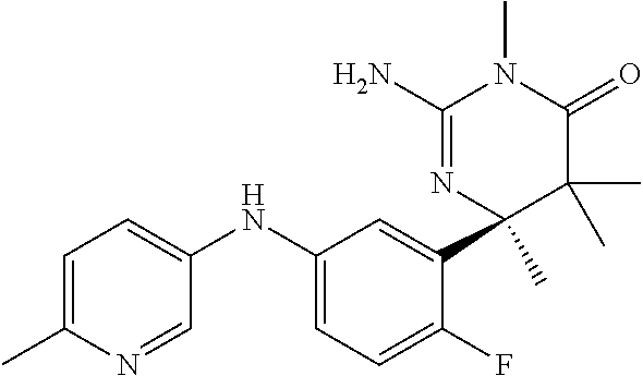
C1=C(C)N=CC(NC2=CC=C(F)C(C3(C)N=C(N)N(C)C(=O)C3(C)C)=C2)=C1
